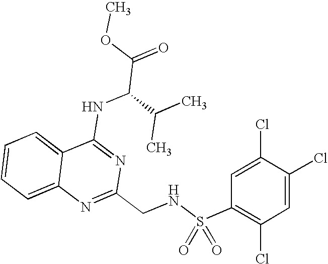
C12=CC=CC=C1N=C(CNS(C1=C(Cl)C=C(Cl)C(Cl)=C1)(=O)=O)N=C2NC(C(=O)OC)C(C)C
